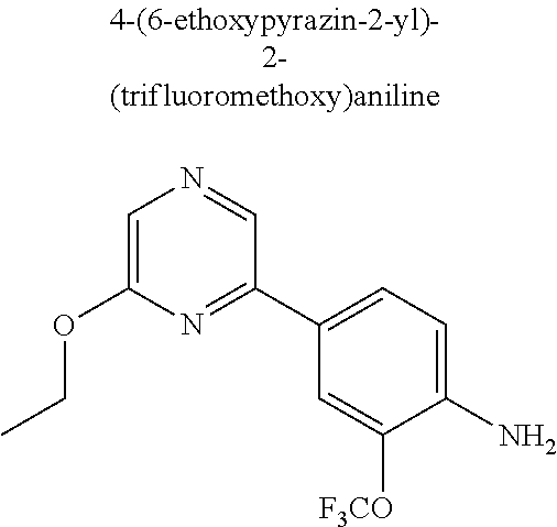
O(C1=CN=CC(C2=CC=C(N)C([F3CO])=C2)=N1)CC
